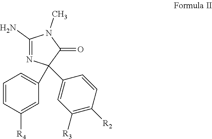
C1(N)=NC(C2=CC([R3])=C([R2])C=C2)(C2=CC=CC([R4])=C2)C(=O)N1C
